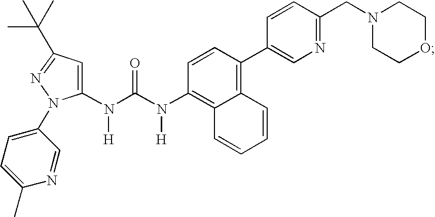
N([H])(C(N(C1=C2C(=C(C3=CN=C(CN4CCOCC4)C=C3)C=C1)C=CC=C2)[H])=O)C1=CC(C(C)(C)C)=NN1C1=CC=C(C)N=C1
